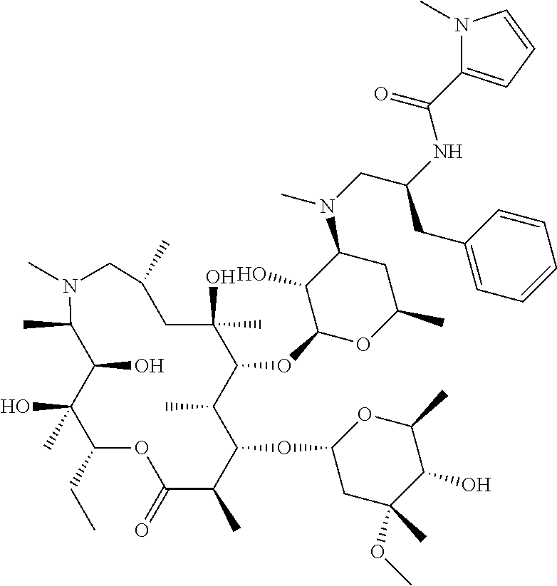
C1(C)C(O)C(O)(C)C(CC)OC(=O)C(C)C(OC2CC(C)(OC)C(O)C(C)O2)C(C)C(OC2OC(C)CC(N(CC(CC3=CC=CC=C3)NC(=O)C3=CC=CN3C)C)C2O)C(C)(O)CC(C)CN1C
